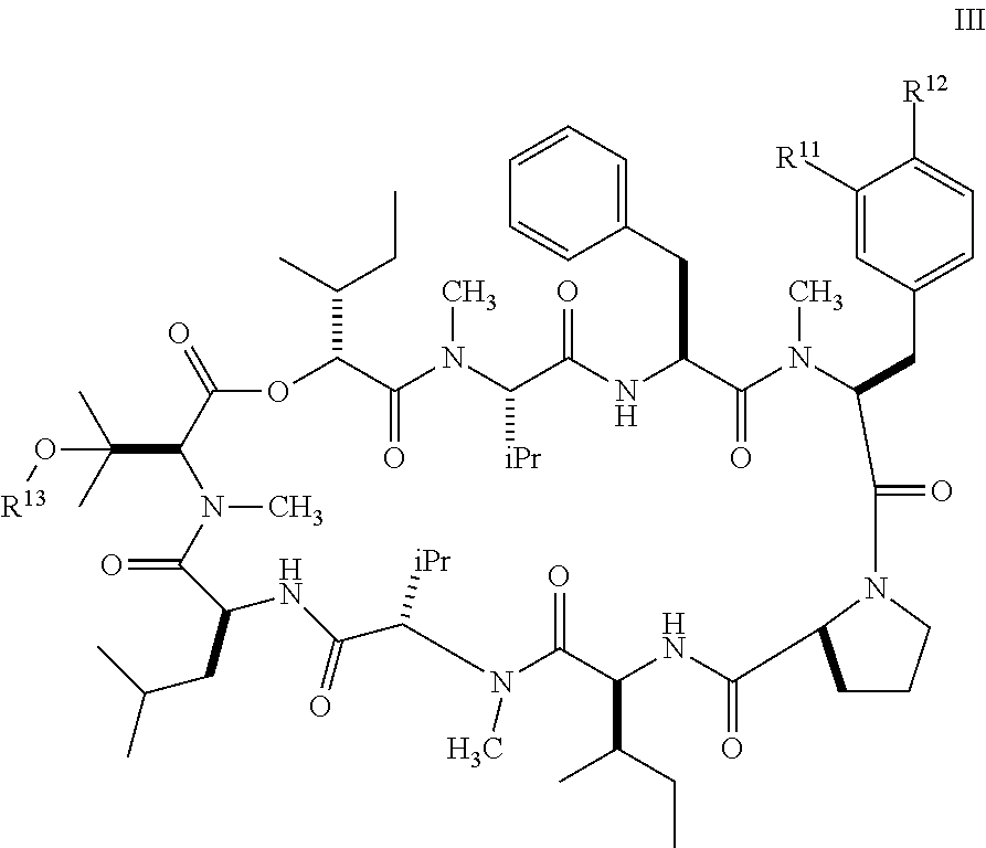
O1C(C(C)CC)C(=O)N(C)C([iPr])C(=O)NC(CC2=CC=CC=C2)C(=O)N(C)C(CC2=CC=C([R12])C([R11])=C2)C(=O)N2CCCC2C(=O)NC(C(CC)C)C(=O)N(C)C([iPr])C(=O)NC(CC(C)C)C(=O)N(C)C(C(C)(C)O[R13])C1=O
